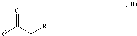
[R3]C(=O)C[R4]
